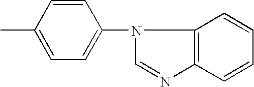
C1(C)=CC=C(N2C=NC3=C2C=CC=C3)C=C1
